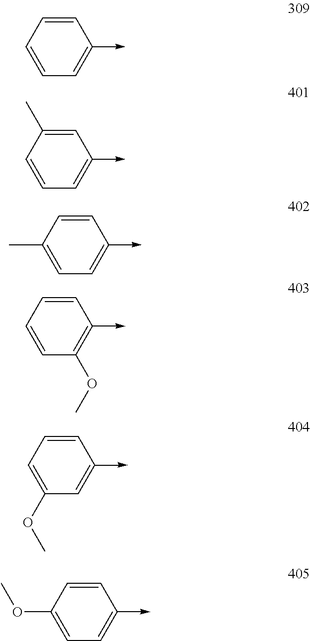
C1=CC=CC=C1->C.C1=C(C)C=CC=C1->C.C1=CC(C)=CC=C1->C.C1=CC=CC(OC)=C1->C.C1=CC=C(OC)C=C1->C.C1=CC(OC)=CC=C1->C
